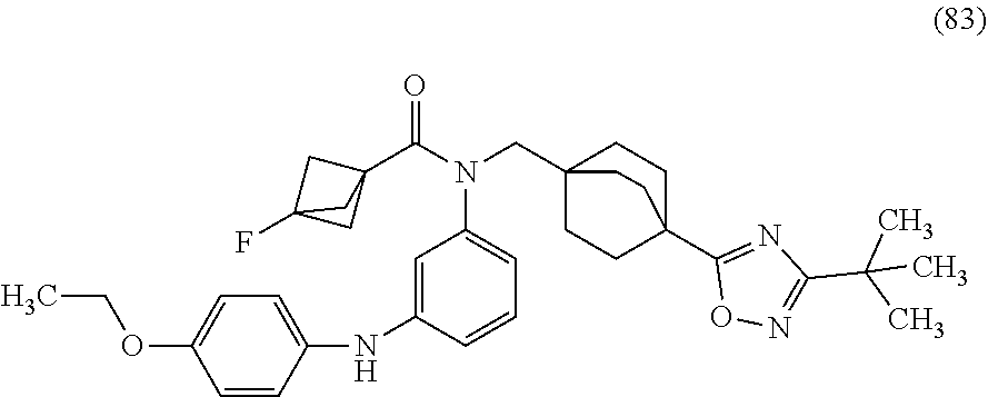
O(C1=CC=C(NC2=CC(N(C(C34CC(F)(C3)C4)=O)CC34CCC(C5=NC(C(C)(C)C)=NO5)(CC3)CC4)=CC=C2)C=C1)CC
